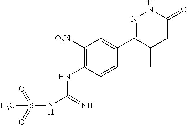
C1([O2N])=C(NC(NS(=O)(=O)C)=N)C=CC(C2=NNC(=O)CC2C)=C1
